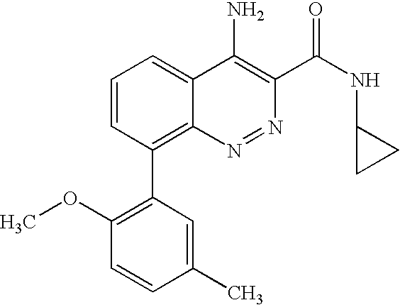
C1(C)=CC(C2=C3C(=CC=C2)C(N)=C(C(=O)NC2CC2)N=N3)=C(OC)C=C1
